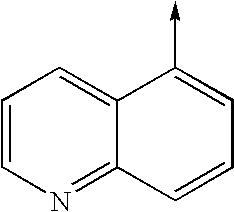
C1=CN=C2C(=C1)C(->C)=CC=C2
